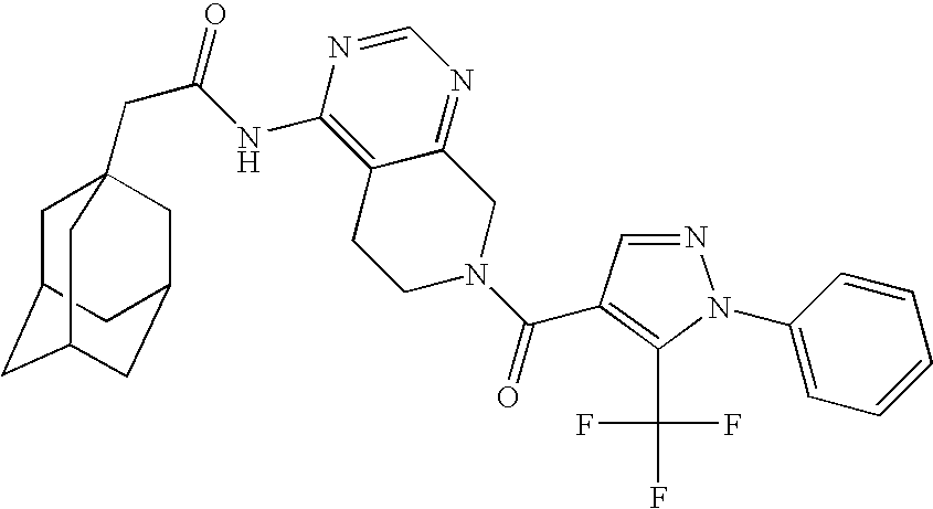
C1C2CC3CC(CC1(CC(=O)NC1=C4C(=NC=N1)CN(C(=O)C1=C(C(F)(F)F)N(C5=CC=CC=C5)N=C1)CC4)C3)C2
